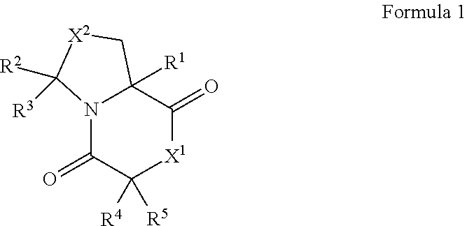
N12C(=O)C([R5])([R4])[X1]C(=O)C1([R1])C[X2]C2([R2])[R3]
